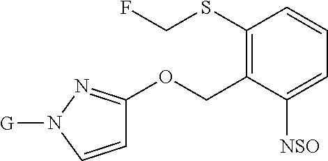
C1(SCF)=C(COC2=NN([G])C=C2)C([NSO])=CC=C1
